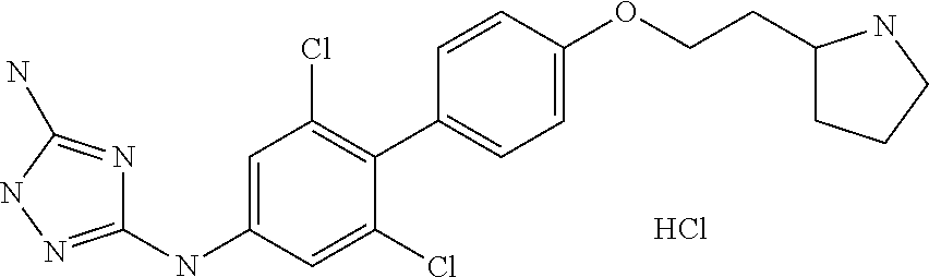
C1(NC2=CC(Cl)=C(C3=CC=C(OCCC4CCCN4)C=C3)C(Cl)=C2)=NNC(N)=N1.Cl
